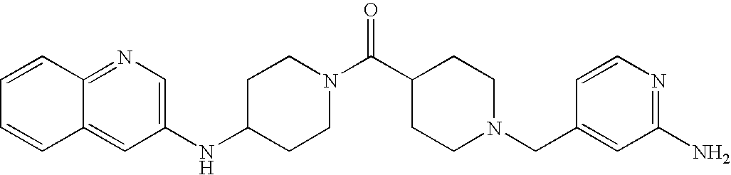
C1(NC2=CN=C3C(=C2)C=CC=C3)CCN(C(C2CCN(CC3=CC(N)=NC=C3)CC2)=O)CC1
